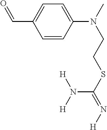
C1=CC(N(C)CCSC(=N[H])N([H])[H])=CC=C1C=O
